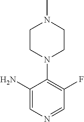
CN1CCN(C2=C(F)C=NC=C2N)CC1
